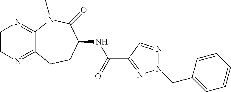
C1=CN=C2C(=N1)N(C)C(=O)C(NC(C1=NN(CC3=CC=CC=C3)N=C1)=O)CC2
